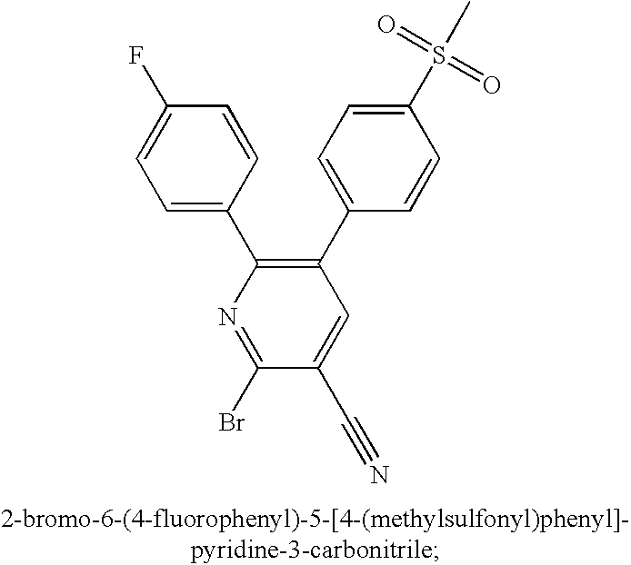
C1(C2=CC=C(S(C)(=O)=O)C=C2)=C(C2=CC=C(F)C=C2)N=C(Br)C(C#N)=C1
